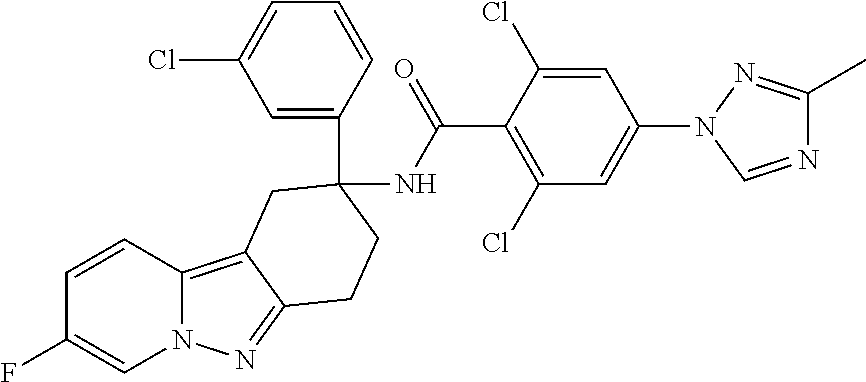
C1=CC(F)=CN2C1=C1C(=N2)CCC(C2=CC(Cl)=CC=C2)(NC(C2=C(Cl)C=C(N3C=NC(C)=N3)C=C2Cl)=O)C1
